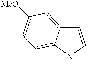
C1([MeO])=CC=C2C(=C1)C=CN2C
